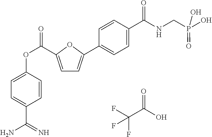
C1=C(C(OC2=CC=C(C(=N)N)C=C2)=O)OC(C2=CC=C(C(NCP(O)(=O)O)=O)C=C2)=C1.FC(C(O)=O)(F)F
